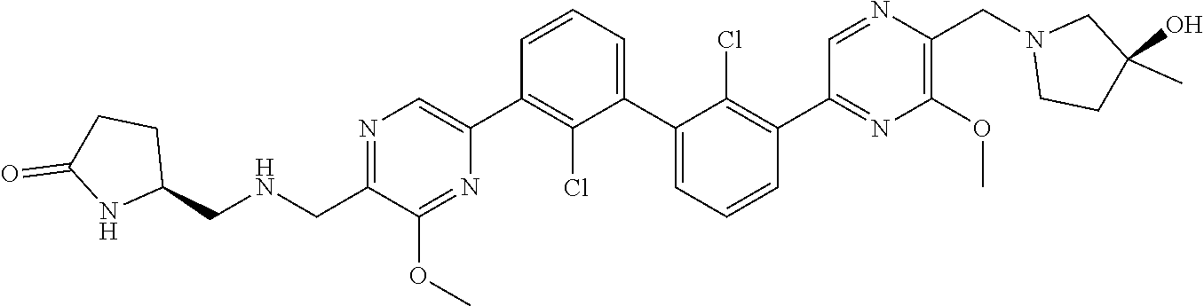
N1=C(C[HN]CC2CCC(=O)N2)C(OC)=NC(C2=C(Cl)C(C3=CC=CC(C4=NC(OC)=C(CN5CCC(C)(O)C5)N=C4)=C3Cl)=CC=C2)=C1
